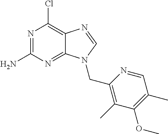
ClC1=C2C(=NC(N)=N1)N(CC1=C(C)C(OC)=C(C)C=N1)C=N2
